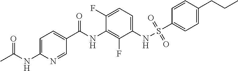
CC(NC1=CC=C(C(NC2=C(F)C(NS(C3=CC=C(CCC)C=C3)(=O)=O)=CC=C2F)=O)C=N1)=O
